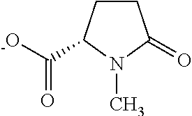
C1CC(C([-O])=O)N(C)C1=O
